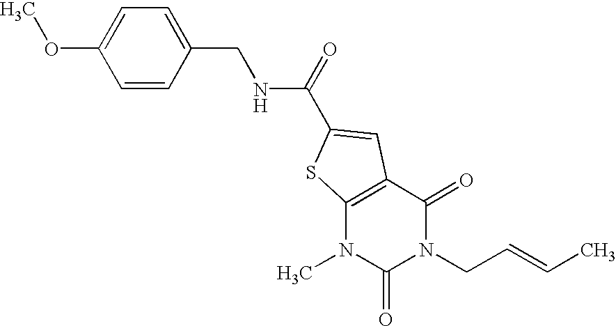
C1=CC(CNC(=O)C2=CC3=C(N(C)C(=O)N(CC=CC)C3=O)S2)=CC=C1OC
